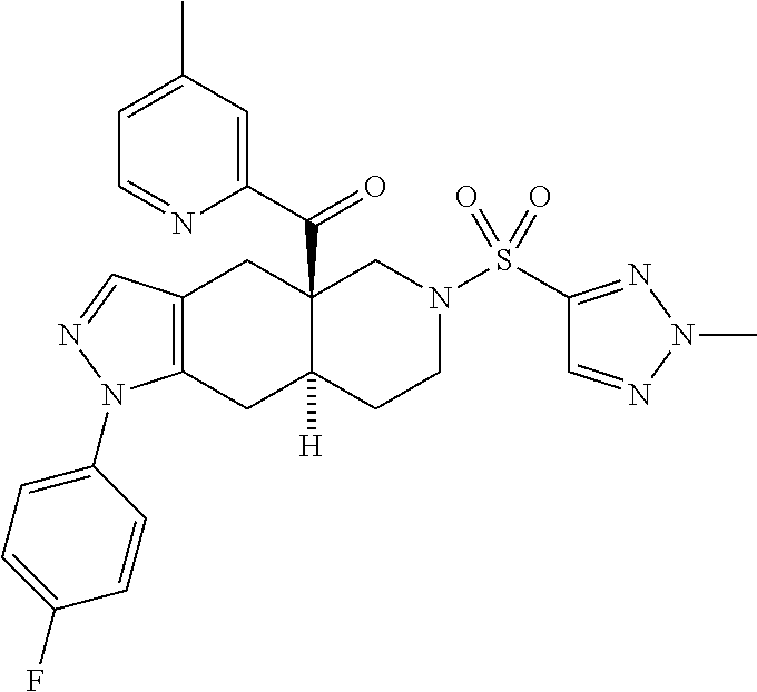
C12=C(CC3([H])C(C(=O)C4=CC(C)=CC=N4)(C1)CN(S(=O)(=O)C1=NN(C)N=C1)CC3)N(C1=CC=C(F)C=C1)N=C2
